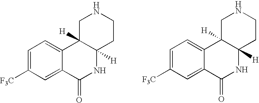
C1=C([F3C])C=C2C(=C1)C1([H])C([H])(NC2=O)CCNC1.C1=C([F3C])C=C2C(=C1)C1([H])C([H])(NC2=O)CCNC1
